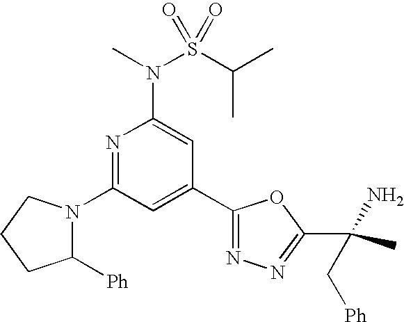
N1=C(N2C([Ph])CCC2)C=C(C2=NN=C(C(C)(N)C[Ph])O2)C=C1N(C)S(C(C)C)(=O)=O
